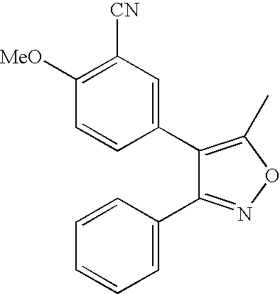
C1(C2=CC([CN])=C([MeO])C=C2)=C(C)ON=C1C1=CC=CC=C1
